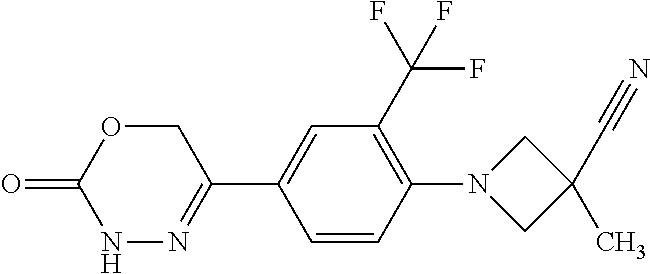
N1N=C(C2=CC(C(F)(F)F)=C(N3CC(C)(C#N)C3)C=C2)COC1=O
